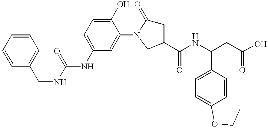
C(NC1=CC=C(O)C(N2C(=O)CC(C(NC(CC(O)=O)C3=CC=C(OCC)C=C3)=O)C2)=C1)(NCC1=CC=CC=C1)=O
